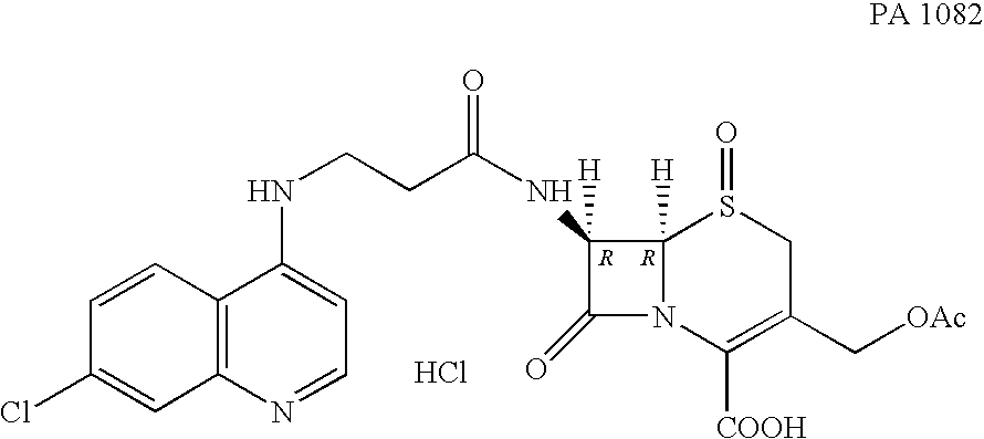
C1(=O)N2C([H])(C1([H])NC(CCNC1=CC=NC3=C1C=CC(Cl)=C3)=O)S(=O)CC(C[OAc])=C2[COOH].Cl
